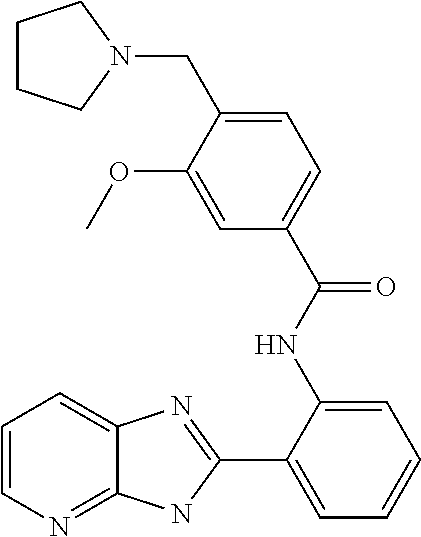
C1=CN=C2C(=C1)N=C(C1=CC=CC=C1NC(C1=CC=C(CN3CCCC3)C(OC)=C1)=O)N2
